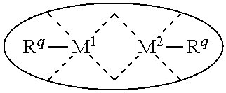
C1[M1](C)(C)([Rq])C[M2]1(C)(C)[Rq]
